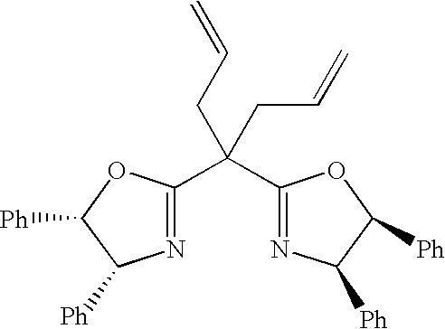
C(C1=NC([Ph])C([Ph])O1)(C1=NC([Ph])C([Ph])O1)(CC=C)CC=C
